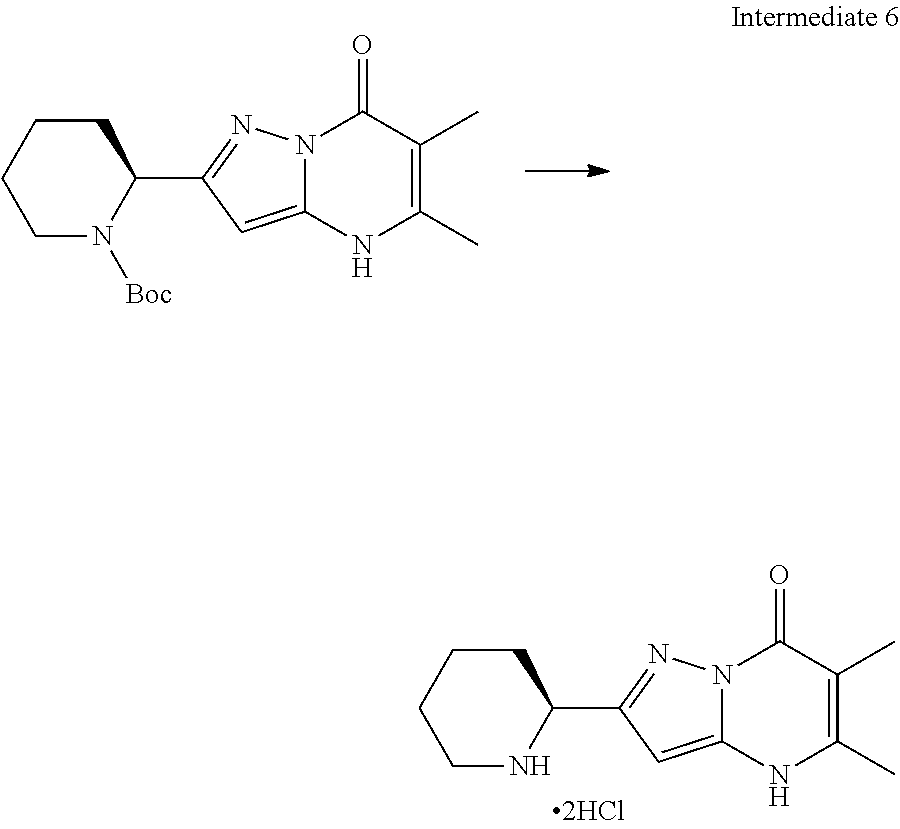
C1N([Boc])C(C2=NN3C(=C2)NC(C)=C(C)C3=O)CCC1.C1NC(C2=NN3C(=C2)NC(C)=C(C)C3=O)CCC1
